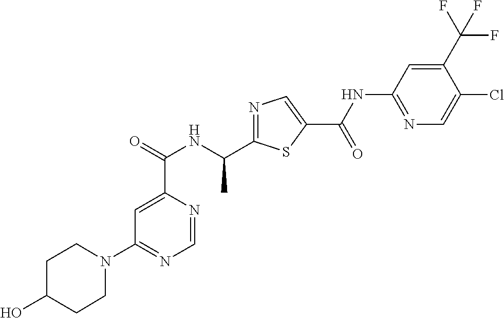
N1=C(C(NC(C2=CC(N3CCC(O)CC3)=NC=N2)=O)C)SC(C(=O)NC2=NC=C(Cl)C(C(F)(F)F)=C2)=C1
